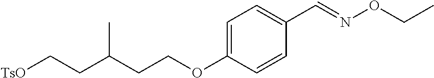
[TsO]CCC(CCOC1=CC=C(C=NOCC)C=C1)C
